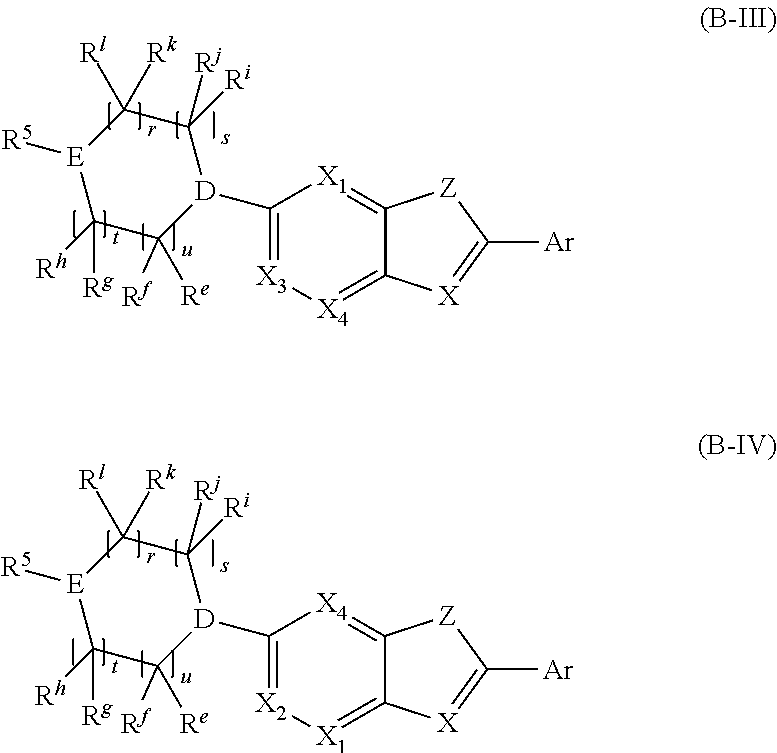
C1([Rg])([Rh])C([Rf])([Re])[D](C2=[X3][X4]=C3C(=[X1]2)[Z]C([Ar])=[X]3)C([Rj])([Ri])C([Rl])([Rk])[E]1[R5].C1([Rg])([Rh])C([Rf])([Re])[D](C2=[X2][X1]=C3C(=[X4]2)[Z]C([Ar])=[X]3)C([Rj])([Ri])C([Rl])([Rk])[E]1[R5]
